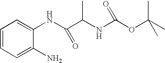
C1=CC=C(N)C(NC(C(NC(OC(C)(C)C)=O)C)=O)=C1
